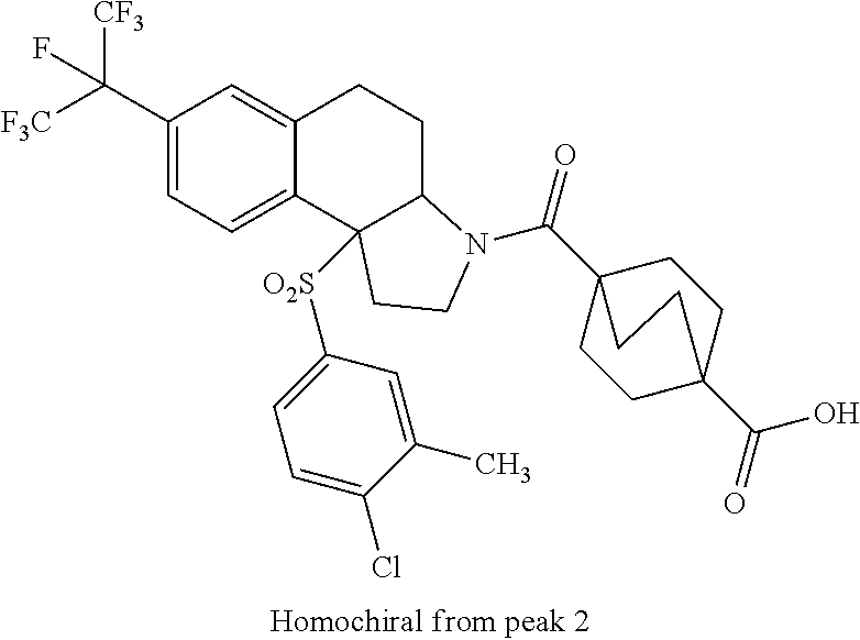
C(C1=CC=C2C(=C1)CCC1C2([O2S]C2=CC=C(Cl)C(C)=C2)CCN1C(=O)C12CCC(C(O)=O)(CC1)CC2)([F3C])([CF3])F
